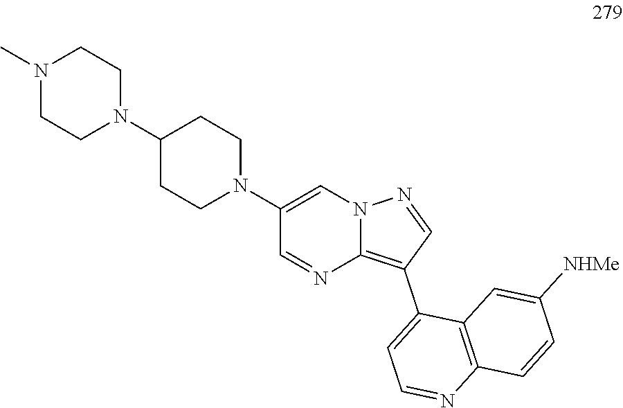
C1(N2CCC(N3CCN(C)CC3)CC2)=CN2C(=C(C3=CC=NC4=C3C=C([NHMe])C=C4)C=N2)N=C1
